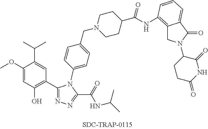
C12=C(NC(C3CCN(CC4=CC=C(N5C(C6=C(O)C=C(OC)C(C(C)C)=C6)=NN=C5C(=O)NC(C)C)C=C4)CC3)=O)C=CC=C1C(=O)N(C1CCC(=O)NC1=O)C2
